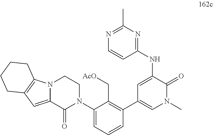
C1(C2=CN(C)C(=O)C(NC3=NC(C)=NC=C3)=C2)=C(C[AcO])C(N2CCN3C(=CC4=C3CCCC4)C2=O)=CC=C1
